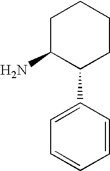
C1(C2CCCCC2N)=CC=CC=C1
